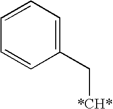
C1(C[*CH*])=CC=CC=C1
